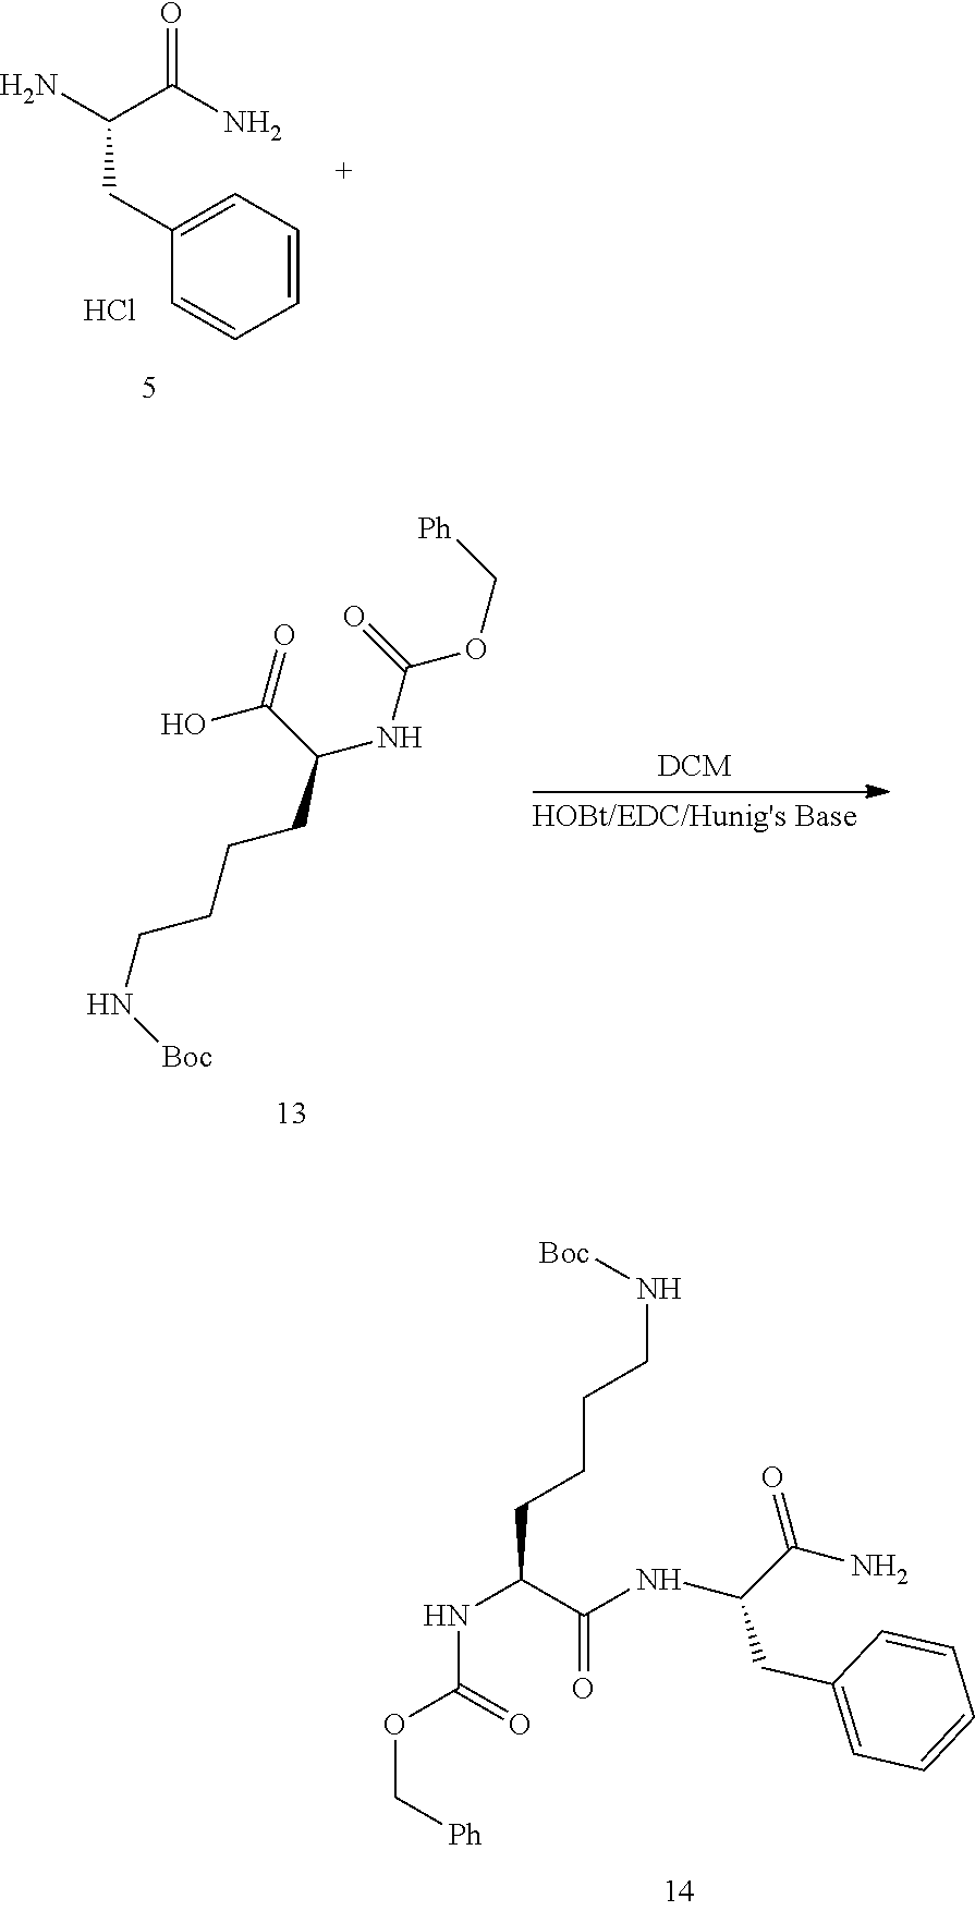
C1=CC=C(CC(C(=O)N)N)C=C1.Cl.OC(C(NC(=O)OC[Ph])CCCCN[Boc])=O.C(CCCN[Boc])C(NC(OC[Ph])=O)C(=O)NC(C(N)=O)CC1=CC=CC=C1
